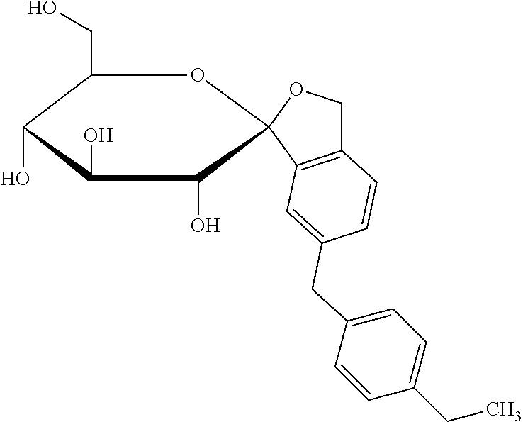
C1(CO)C(O)C(O)C(O)C2(O1)OCC1=C2C=C(CC2=CC=C(CC)C=C2)C=C1
